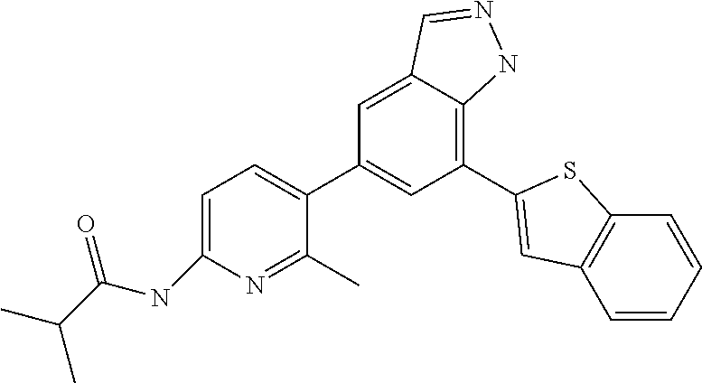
C(C(NC1=CC=C(C2=CC(C3=CC4=C(C=CC=C4)S3)=C3C(=C2)C=NN3)C(C)=N1)=O)(C)C
